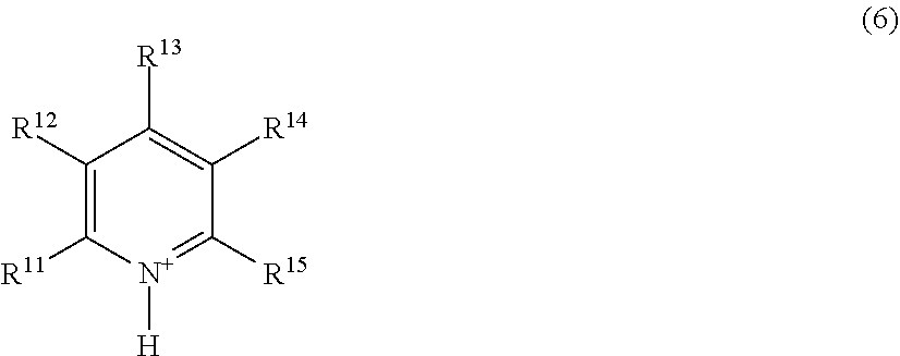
C1([R12])=C([R11])[N+]([H])=C([R15])C([R14])=C1[R13]
